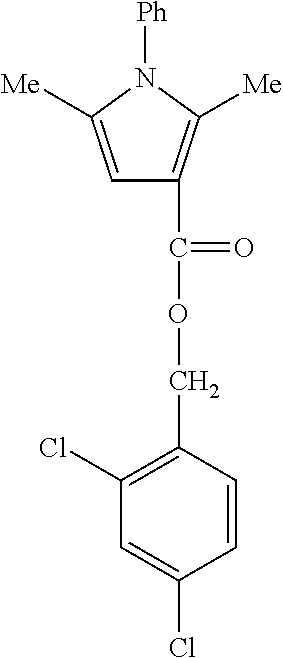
C1=C([Me])N([Ph])C([Me])=C1C(OCC1=C(Cl)C=C(Cl)C=C1)=O
